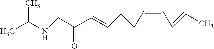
CC(NCC(C=CCCC=CC=CC)=O)C
